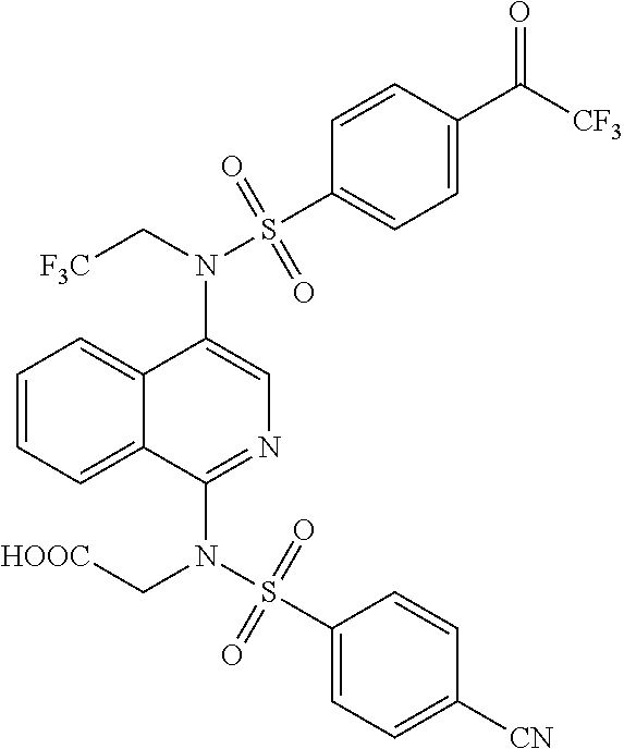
N(C1=CN=C(N(S(C2=CC=C([CN])C=C2)(=O)=O)C[HOOC])C2=CC=CC=C12)(C[F3C])S(C1=CC=C(C([CF3])=O)C=C1)(=O)=O
